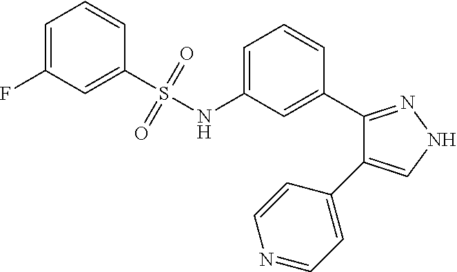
N(C1=CC=CC(C2=NNC=C2C2=CC=NC=C2)=C1)S(=O)(=O)C1=CC(F)=CC=C1
